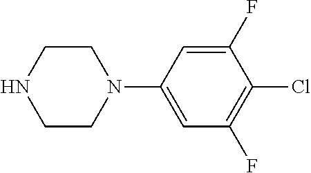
C1CN(C2=CC(F)=C(Cl)C(F)=C2)CCN1
